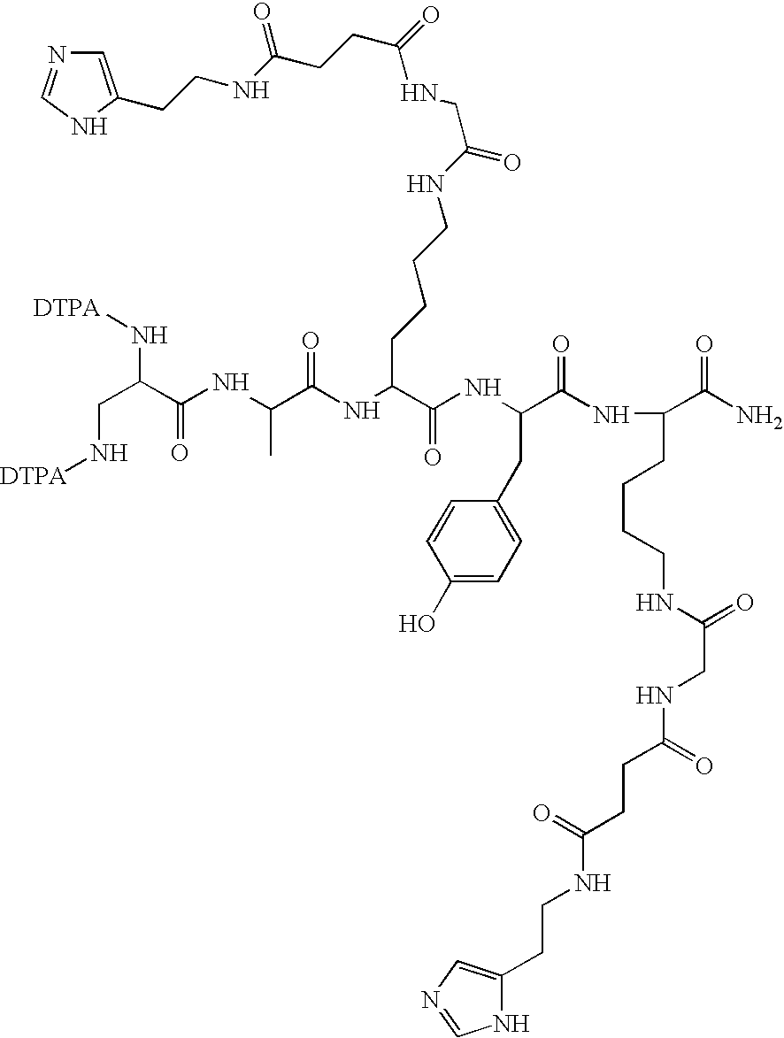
C(N[DTPA])C(C(=O)NC(C)C(=O)NC(CCCCNC(=O)CNC(=O)CCC(NCCC1=CN=CN1)=O)C(=O)NC(C(=O)NC(CCCCNC(=O)CNC(=O)CCC(=O)NCCC1=CN=CN1)C(N)=O)CC1=CC=C(O)C=C1)N[DTPA]
